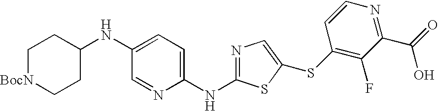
C1(NC2CC[BocN]CC2)=CC=C(NC2=NC=C(SC3=C(F)C(C(=O)O)=NC=C3)S2)N=C1
